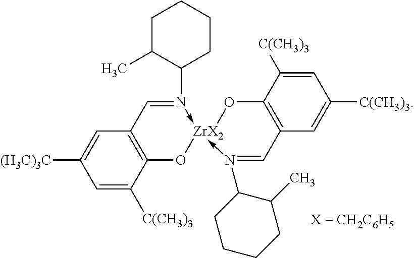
C12=C(C=C([(H3C)3C])C=C1[C(CH3)3])C=N(C1CCCCC1C)->[ZrX2]1(-N(C3CCCCC3C)=CC3=C(O1)C([C(CH3)3])=CC([C(CH3)3])=C3)O2
